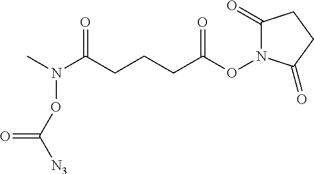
C1(=O)N(OC(CCCC(N(C)OC([N3])=O)=O)=O)C(=O)CC1
